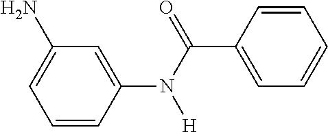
C1(N)=CC=CC(N(C(=O)C2=CC=CC=C2)[H])=C1
